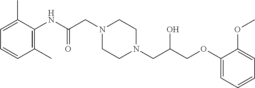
C1=C(C)C(NC(CN2CCN(CC(COC3=CC=CC=C3OC)O)CC2)=O)=C(C)C=C1
